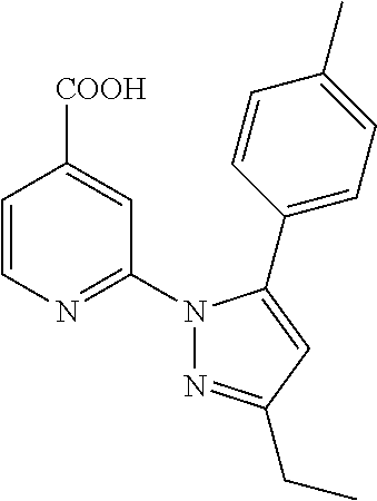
C1=CN=C(N2N=C(CC)C=C2C2=CC=C(C)C=C2)C=C1[COOH]
